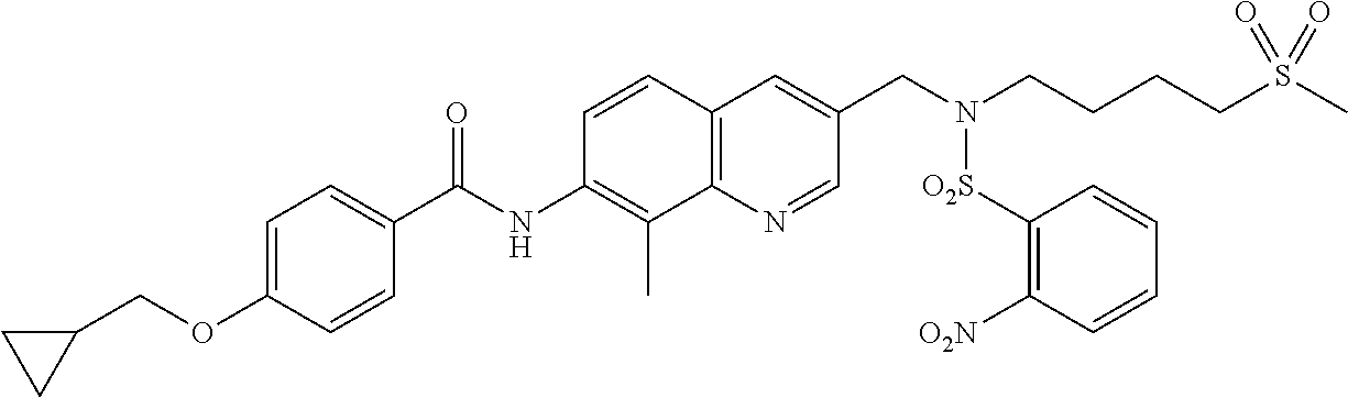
C1=CC2=C(C(C)=C1NC(C1=CC=C(OCC3CC3)C=C1)=O)N=CC(CN(CCCCS(C)(=O)=O)[O2S]C1=C([O2N])C=CC=C1)=C2
